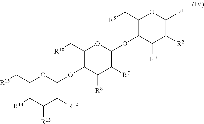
C1(C[R10])C(OC2OC(C[R15])C([R14])C([R13])C2[R12])C([R8])C([R7])C(OC2C([R3])C([R2])C([R1])OC2C[R5])O1
